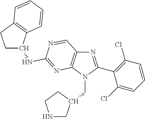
C1C(NC2=NC3=C(N=C(C4=C(Cl)C=CC=C4Cl)N3CC3CNCC3)C=N2)C2=C(C1)C=CC=C2
